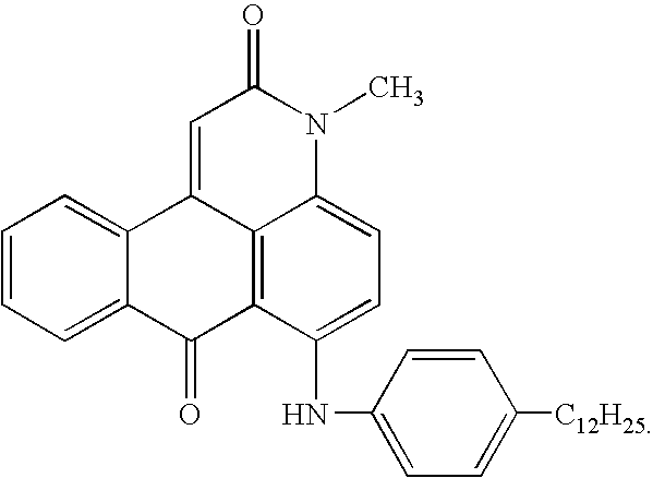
C1=C2C(=CC=C1)C1=CC(=O)N(C)C3=CC=C(NC4=CC=C([C12H25])C=C4)C(=C13)C2=O
